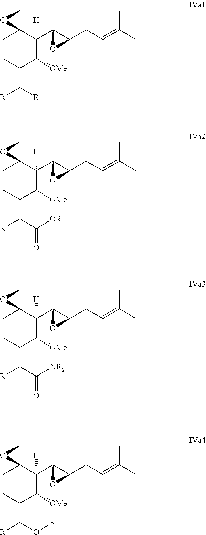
C1CC(=C([R])[R])C([OMe])C(C2(C)C(CC=C(C)C)O2)([H])C12CO2.C1CC(=C(C([OR])=O)[R])C([OMe])C(C2(C)C(CC=C(C)C)O2)([H])C12CO2.C1CC(=C(C([NR2])=O)[R])C([OMe])C(C2(C)C(CC=C(C)C)O2)([H])C12CO2.C1CC(=C(O[R])[R])C([OMe])C(C2(C)C(CC=C(C)C)O2)([H])C12CO2
